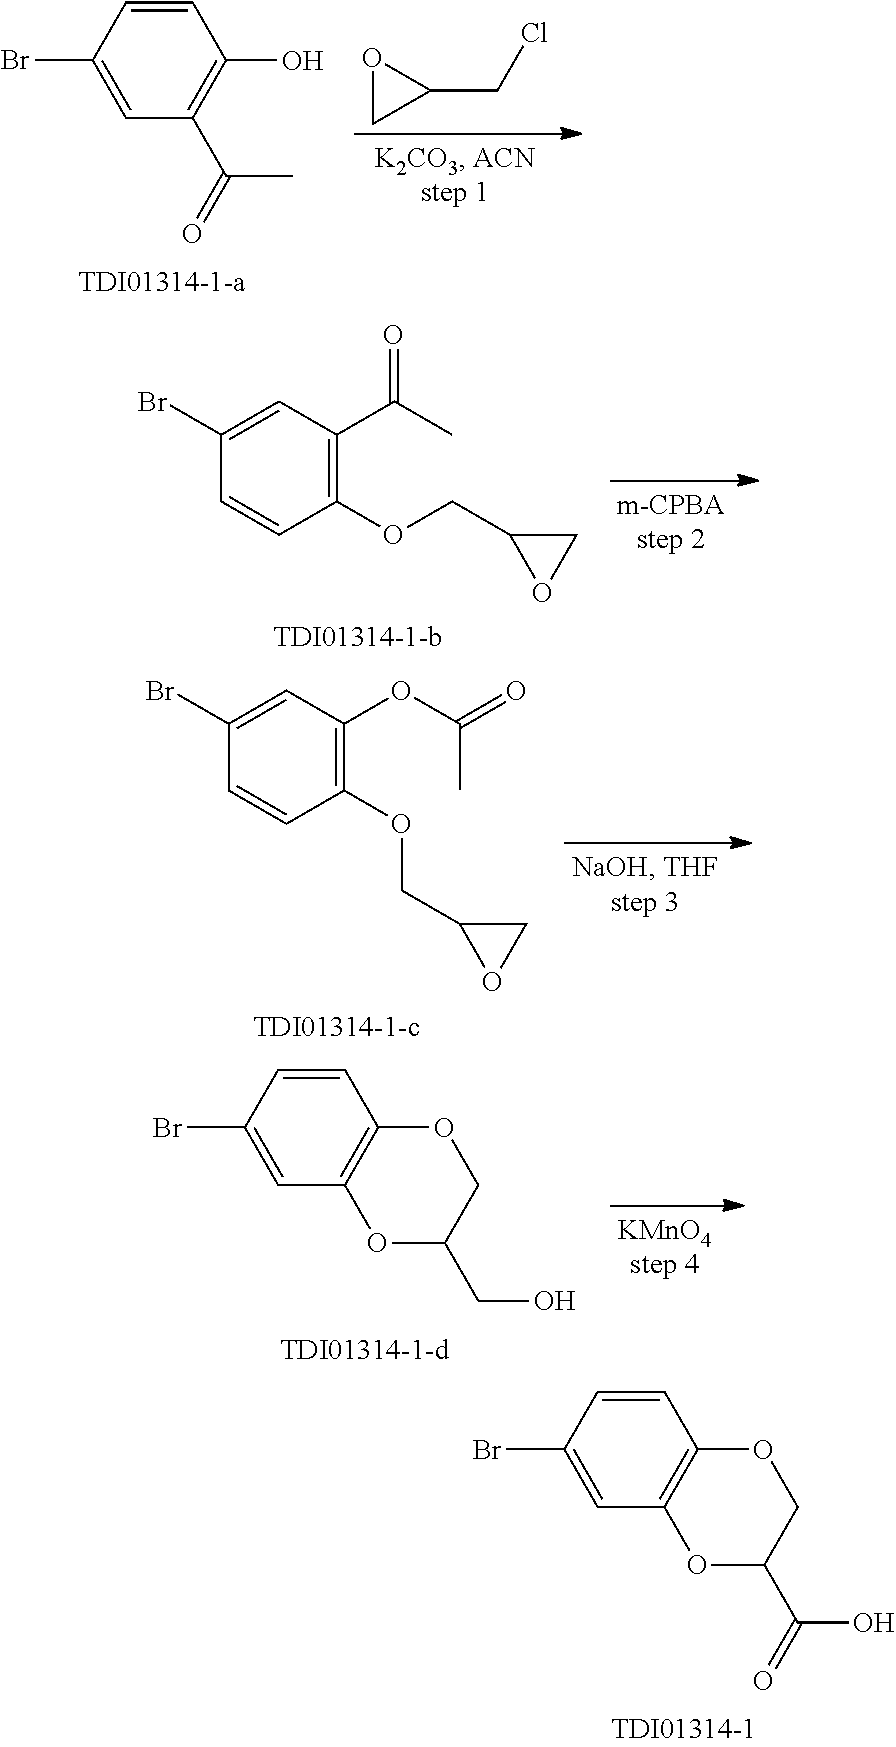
C12=C(C=C(Br)C=C1)OC(C(O)=O)CO2.C1(O)=C(C(C)=O)C=C(Br)C=C1.O1CC1CCl.C1(Br)=CC(C(C)=O)=C(OCC2OC2)C=C1.C1(Br)=CC(OC(=O)C)=C(OCC2CO2)C=C1.C12=C(C=C(Br)C=C1)OC(CO)CO2
